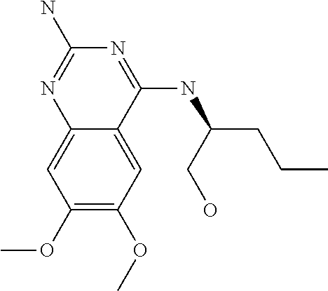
C1(OC)=C(OC)C=C2C(=C1)N=C(N)N=C2NC(CO)CCC
